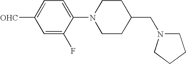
C1(N2CCC(CN3CCCC3)CC2)=CC=C([OHC])C=C1F
